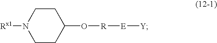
C1CC(O[R][E][Y])CCN1[Rx1]
